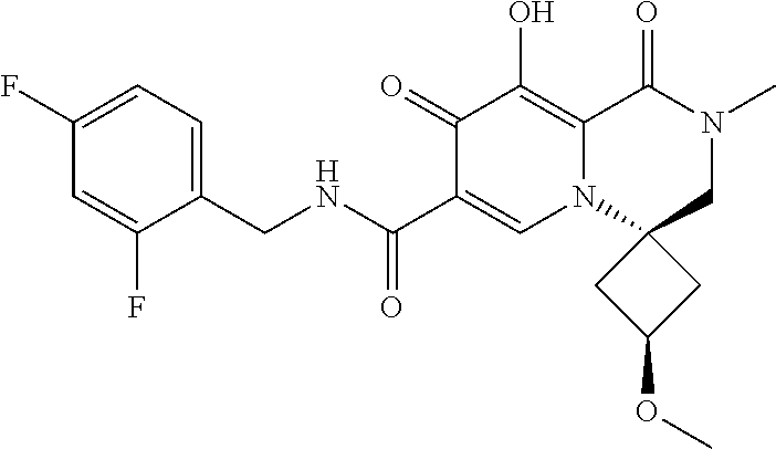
C1(F)=CC=C(CNC(C2=CN3C4(CN(C)C(=O)C3=C(O)C2=O)CC(OC)C4)=O)C(F)=C1
